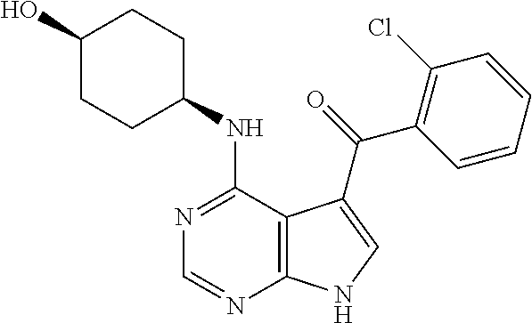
C1(O)CCC(NC2=NC=NC3=C2C(C(=O)C2=C(Cl)C=CC=C2)=CN3)CC1
